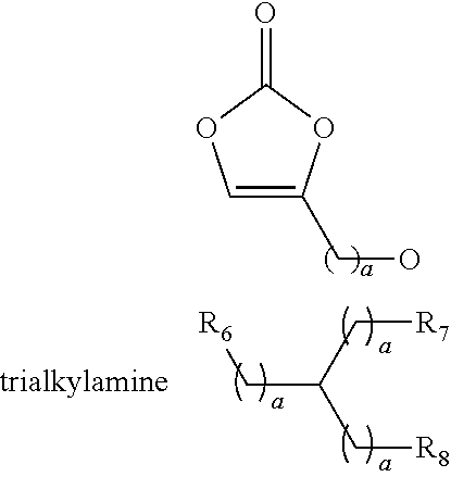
C1=C(CO)OC(=O)O1.C(C(C[R7])C[R8])[R6]
